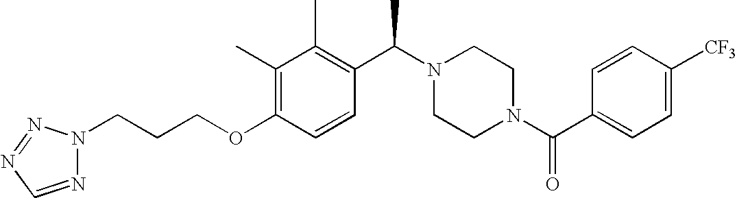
C(OC1=C(C)C(C)=C(C(N2CCN(C(C3=CC=C([CF3])C=C3)=O)CC2)C)C=C1)CCN1N=CN=N1
